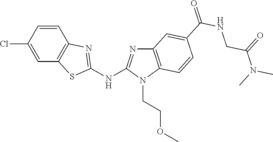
C1(Cl)=CC2=C(C=C1)N=C(NC1=NC3=C(N1CCOC)C=CC(C(NCC(N(C)C)=O)=O)=C3)S2
